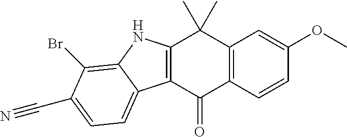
C12=C(C=CC(OC)=C1)C(=O)C1=C(C2(C)C)NC2=C(Br)C(C#N)=CC=C12
